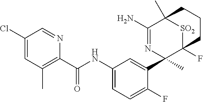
C1(Cl)=CC(C)=C(C(NC2=CC=C(F)C(C3(C)N=C(N)C4(C)[SO2]C3(F)CCC4)=C2)=O)N=C1
